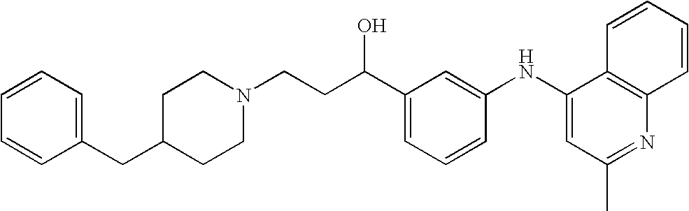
N1(CCC(C2=CC=CC(NC3=CC(C)=NC4=C3C=CC=C4)=C2)O)CCC(CC2=CC=CC=C2)CC1
